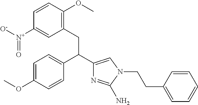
C1=C(OC)C=CC(C(C2=CN(CCC3=CC=CC=C3)C(N)=N2)CC2=C(OC)C=CC([N+]([O-])=O)=C2)=C1
